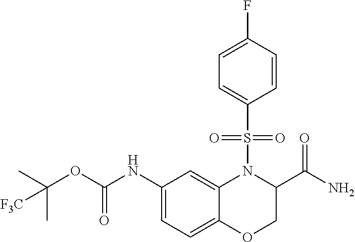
C1(NC(OC(C)(C)[F3C])=O)=CC=C2C(=C1)N(S(C1=CC=C(F)C=C1)(=O)=O)C(C(N)=O)CO2
